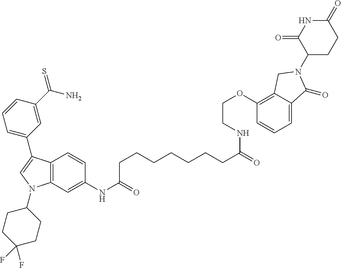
C12=C(C=C(NC(CCCCCCCC(NCCOC3=C4C(=CC=C3)C(=O)N(C3CCC(=O)NC3=O)C4)=O)=O)C=C1)N(C1CCC(F)(F)CC1)C=C2C1=CC=CC(C(N)=S)=C1
